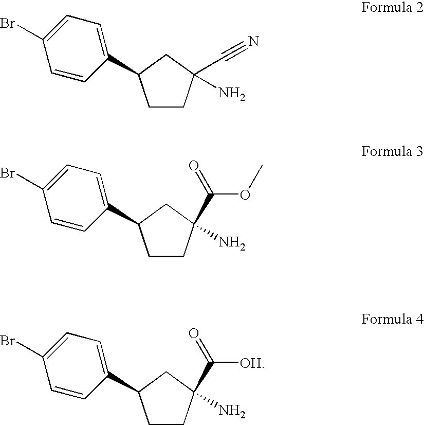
C1CC(C#N)(N)CC1C1=CC=C(Br)C=C1.C1CC(N)(C(OC)=O)CC1C1=CC=C(Br)C=C1.C1CC(N)(C([OH])=O)CC1C1=CC=C(Br)C=C1
